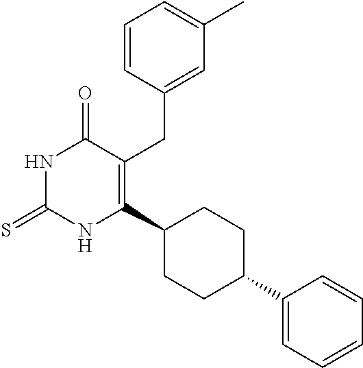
C1=CC(CC2=C(C3CCC(C4=CC=CC=C4)CC3)NC(=S)NC2=O)=CC(C)=C1
